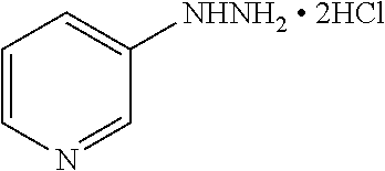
C1=CN=CC([NHNH2  2HCl])=C1
